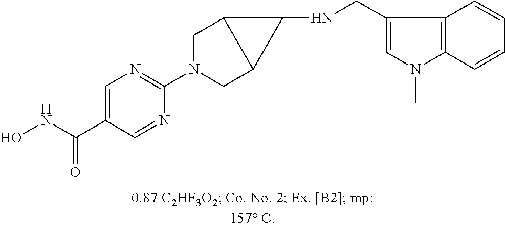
C1=C(C(NO)=O)C=NC(N2CC3C(C2)C3NCC2=CN(C)C3=C2C=CC=C3)=N1
